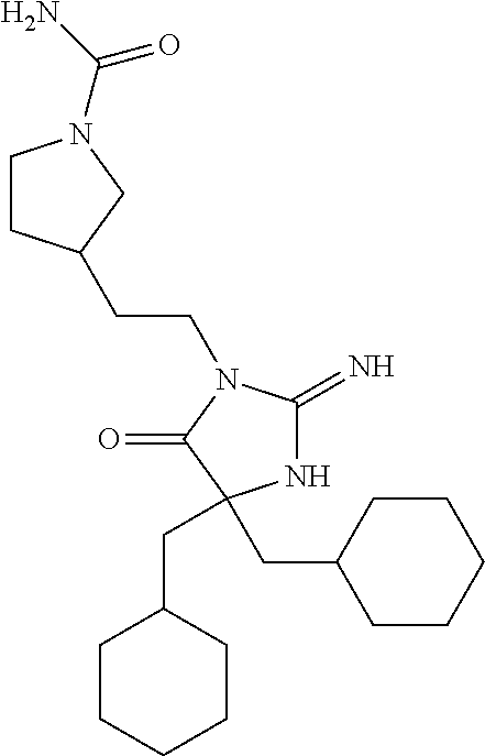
N1C(=N)N(CCC2CCN(C(N)=O)C2)C(=O)C1(CC1CCCCC1)CC1CCCCC1
